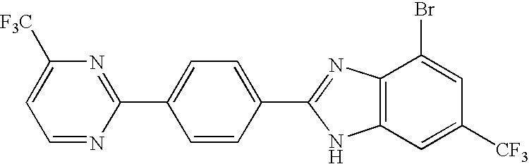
N1=C(C2=CC=C(C3=NC4=C(N3)C=C([CF3])C=C4Br)C=C2)N=CC=C1[F3C]
